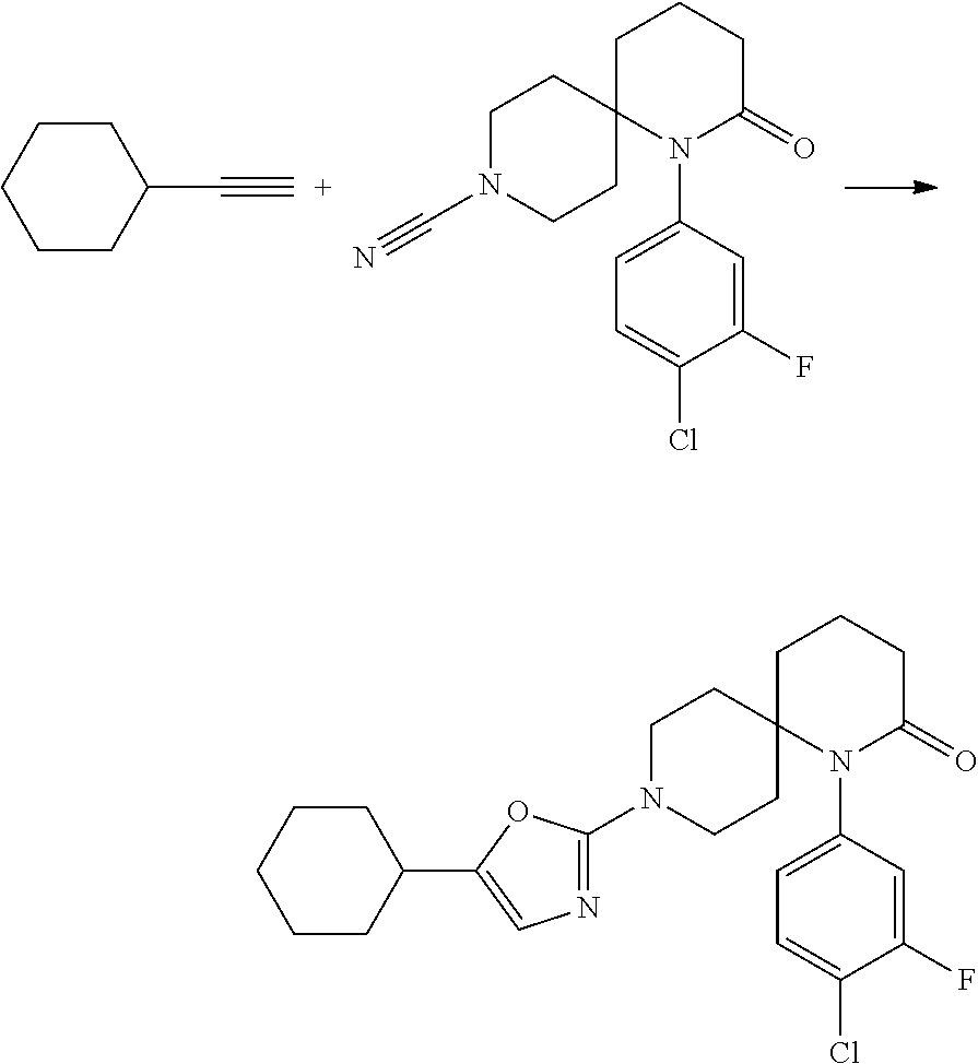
C1(N2CCC3(CC2)N(C2=CC=C(Cl)C(F)=C2)C(=O)CCC3)=NC=C(C2CCCCC2)O1.C(N1CCC2(CC1)N(C1=CC=C(Cl)C(F)=C1)C(=O)CCC2)#N.C1CCCCC1C#[C+]
